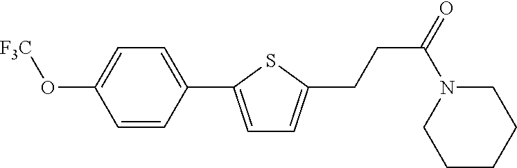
C1=CC(C2=CC=C(CCC(=O)N3CCCCC3)S2)=CC=C1O[F3C]
